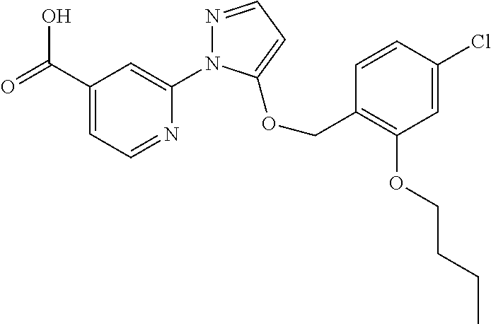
C1(C(=O)O)=CC=NC(N2N=CC=C2OCC2=C(OCCCC)C=C(Cl)C=C2)=C1
